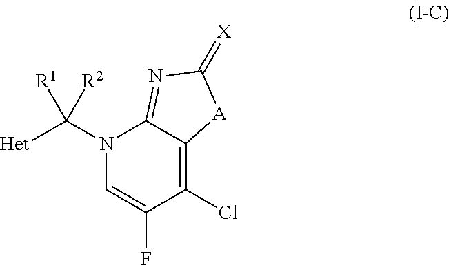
N1(C([Het])([R2])[R1])C=C(F)C(Cl)=C2C1=NC(=[X])[A]2
